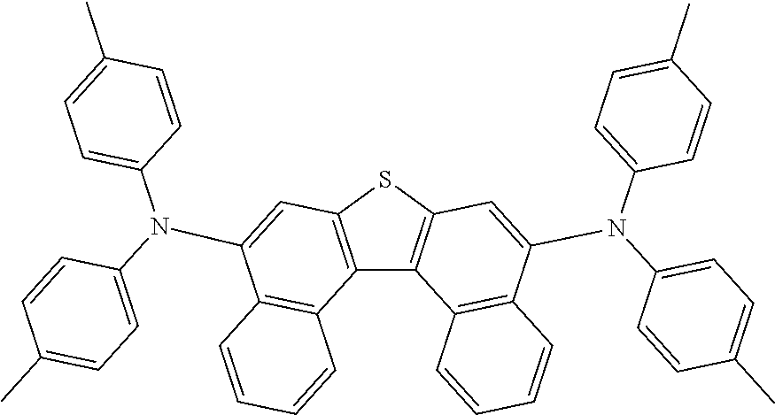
C12=C(SC3=C1C1=C(C(N(C4=CC=C(C)C=C4)C4=CC=C(C)C=C4)=C3)C=CC=C1)C=C(N(C1=CC=C(C)C=C1)C1=CC=C(C)C=C1)C1=C2C=CC=C1
